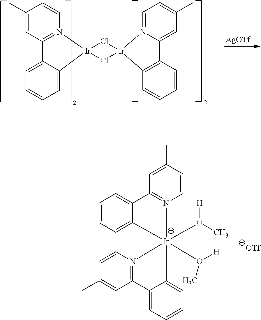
C1=CC=C2C(=C1)C1=N(C=CC(C)=C1)[Ir]21(O([H])C)(O(C)[H])N2=C(C=C(C)C=C2)C2=CC=CC=C21.[AgOTf].C1(C)=CC2=N(C=C1)[Ir]1(C3=CC=CC=C23)Cl[Ir]2(Cl1)N1=CC=C(C)C=C1C1=C2C=CC=C1
